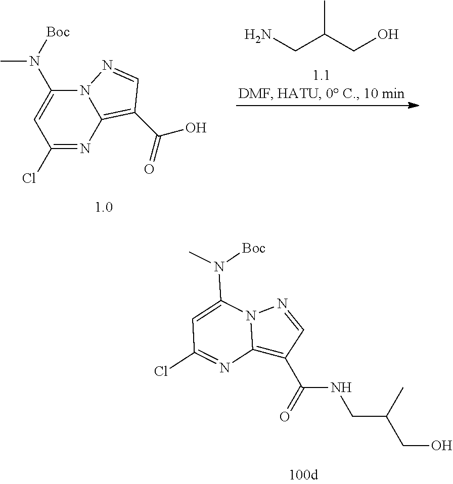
C1(Cl)=NC2=C(C(O)=O)C=NN2C(N([Boc])C)=C1.NCC(CO)C.C12=C(C(=O)NCC(CO)C)C=NN1C(N([Boc])C)=CC(Cl)=N2
